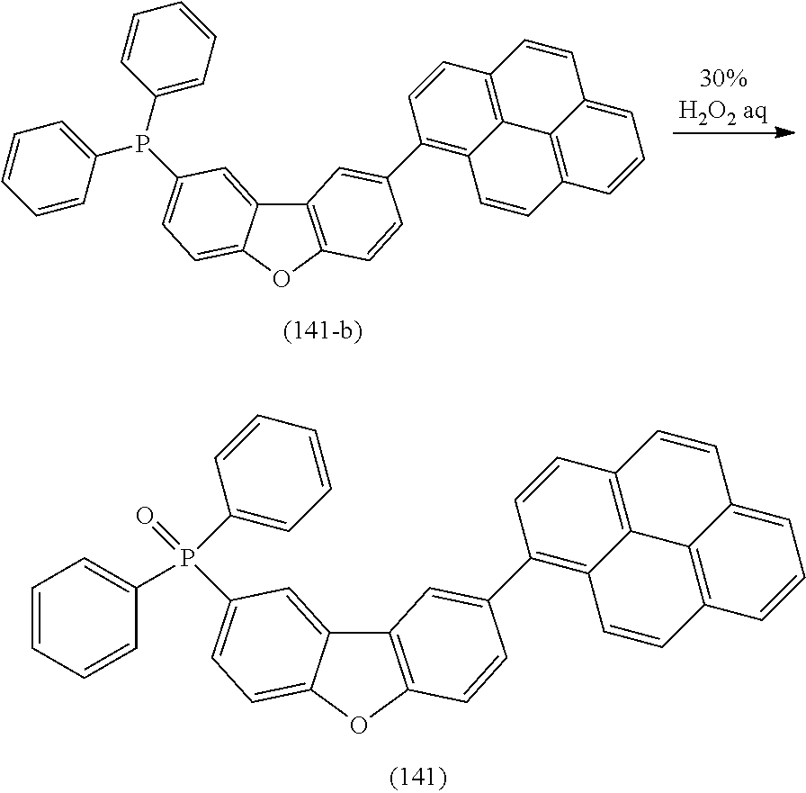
C12=C(OC3=CC=C(P(C4=CC=CC=C4)C4=CC=CC=C4)C=C13)C=CC(C1=C3C4=C(C=C1)C=CC1=CC=CC(=C41)C=C3)=C2.C12=C(OC3=CC=C(P(C4=CC=CC=C4)(=O)C4=CC=CC=C4)C=C13)C=CC(C1=C3C4=C(C=C1)C=CC1=CC=CC(=C41)C=C3)=C2
